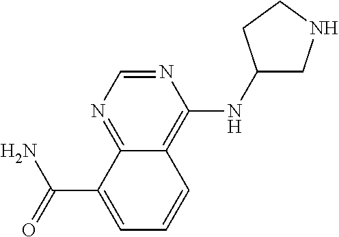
N1=CN=C2C(=C1NC1CNCC1)C=CC=C2C(=O)N
